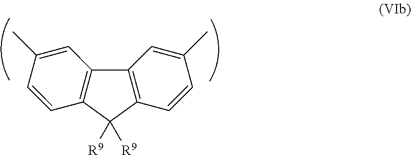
C1([R9])([R9])C2=C(C=C(C)C=C2)C2=C1C=CC(C)=C2
